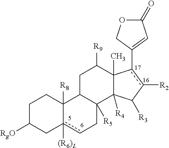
C1C([RgO])Cc2([(R6)L])cCC3([R5])C(C2([R8])C1)CC([R9])C1(C)C3([R4])C([R3])c([R2])c1C1=CC(=O)OC1
